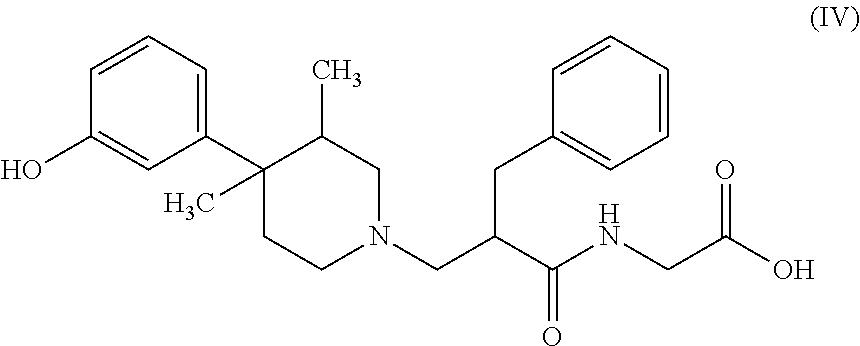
C1(C2(C)CCN(CC(CC3=CC=CC=C3)C(NCC(=O)O)=O)CC2C)=CC=CC(O)=C1
